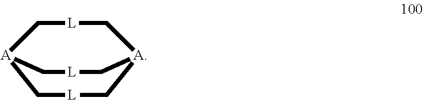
[A]12C[L]C[A](C[L]C1)C[L]C2
